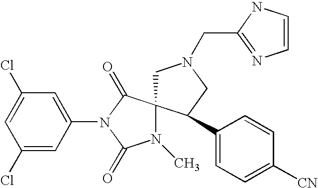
C1(Cl)=CC(N2C(=O)N(C)C3(C2=O)CN(CC2=NC=CN2)CC3C2=CC=C([CN])C=C2)=CC(Cl)=C1
